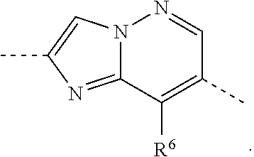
N12C(=NC(C)=C1)C([R6])=C(C)C=N2
